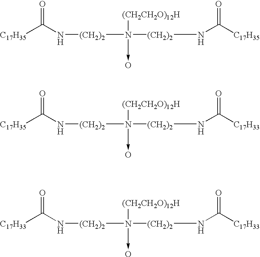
[C17H35]C(=O)N[(CH2)2]N([(CH2CH2O)12H])([(CH2)2]NC(=O)[C17H35])->O.[C17H35]C(=O)N[(CH2)2]N([(CH2CH2O)12H])([(CH2)2]NC(=O)[C17H33])->O.[C17H33]C(=O)N[(CH2)2]N([(CH2CH2O)12H])([(CH2)2]NC(=O)[C17H33])->O
